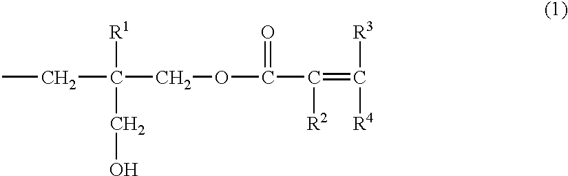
C(C(COC(C(=C([R3])[R4])[R2])=O)([R1])CO)C
